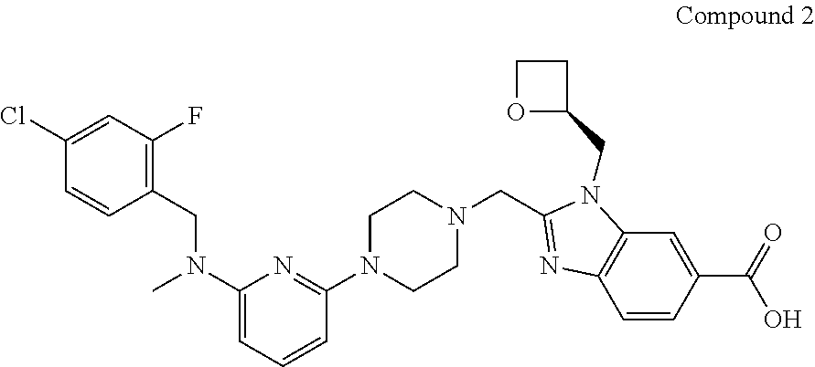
C1(Cl)=CC(F)=C(CN(C2=CC=CC(N3CCN(CC4=NC5=C(N4CC4CCO4)C=C(C(=O)O)C=C5)CC3)=N2)C)C=C1
